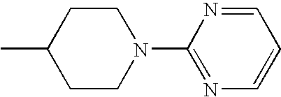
C1=NC(N2CCC(C)CC2)=NC=C1
